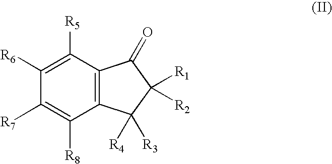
C1([R6])=C([R5])C2=C(C([R8])=C1[R7])C([R4])([R3])C([R2])([R1])C2=O
